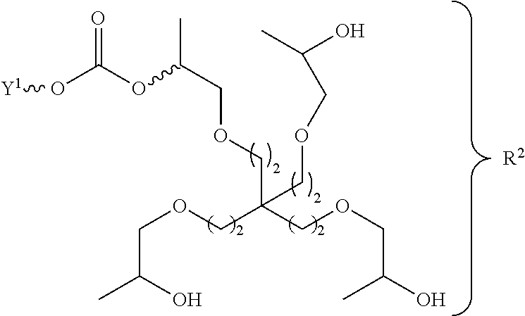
[Y1]OC(OC(COCC(COCC(O)C)(COCC(C)O)COCC(C)O)C)=O.[R2]
